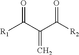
O=C(C(C([R2])=O)=C)[R1]
